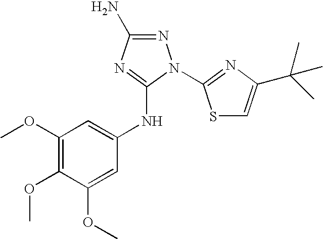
N1=C(N)N=C(NC2=CC(OC)=C(OC)C(OC)=C2)N1C1=NC(C(C)(C)C)=CS1
